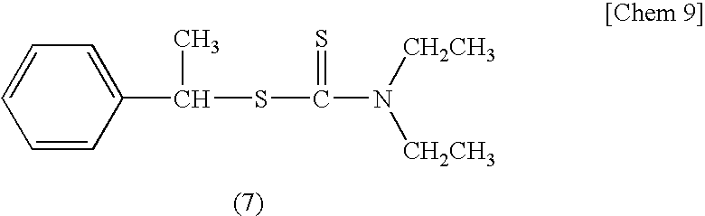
C1=CC=CC(C(SC(N([CH2CH3])[CH2CH3])=S)C)=C1
